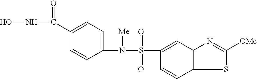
ONC(=O)C1=CC=C(N([Me])S(=O)(=O)C2=CC3=C(C=C2)SC([OMe])=N3)C=C1
